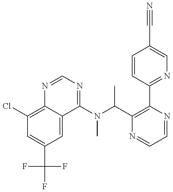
C1(Cl)=C2C(=CC(C(F)(F)F)=C1)C(N(C(C1=C(C3=NC=C(C#N)C=C3)N=CC=N1)C)C)=NC=N2
